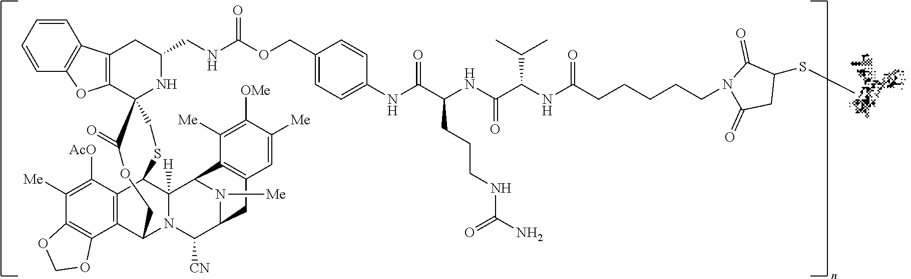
C1=CC=CC2=C1C1=C(O2)C2(NC(CNC(OCC3=CC=C(NC(C(NC(C(NC(CCCCCN4C(=O)CC(SC)C4=O)=O)C(C)C)=O)CCCNC(N)=O)=O)C=C3)=O)C1)CSC1C3=C(C4=C(C([Me])=C3[AcO])OCO4)C(N3C1([H])C1N([Me])C(C3[CN])CC3=C1C([Me])=C([OMe])C([Me])=C3)COC2=O
